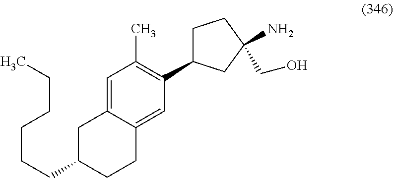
C(CCCC1CCC2=CC(C3CCC(N)(CO)C3)=C(C)C=C2C1)CC
